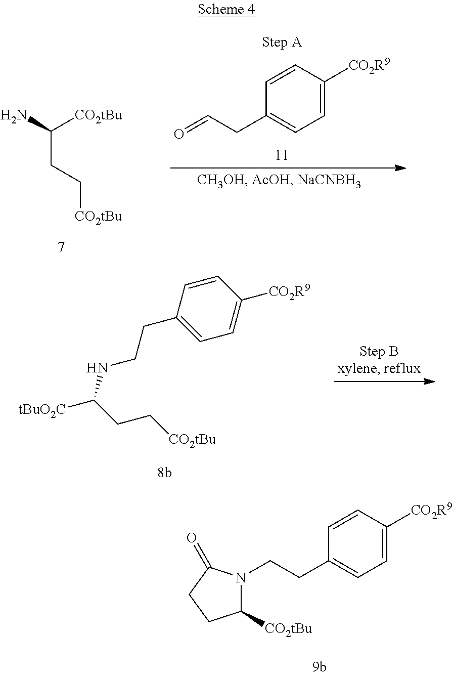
C1=C([CO2R9])C=CC(CCN2C([CO2tBu])CCC2=O)=C1.NC(CC[CO2tBu])[CO2tBu].C1=C([CO2R9])C=CC(CC=O)=C1.C1=CC(CCNC(CC[CO2tBu])[tBuO2C])=CC=C1[CO2R9]
